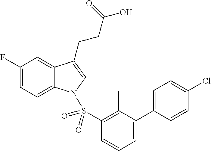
C1(F)=CC=C2C(=C1)C(CCC(O)=O)=CN2S(C1=C(C)C(C2=CC=C(Cl)C=C2)=CC=C1)(=O)=O
